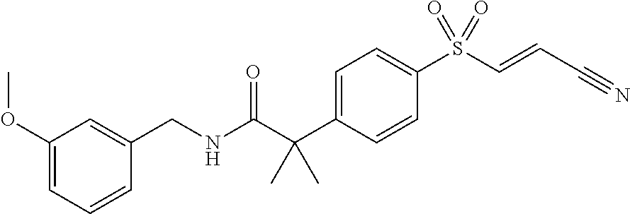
C(NC(C(C1=CC=C(S(C=CC#N)(=O)=O)C=C1)(C)C)=O)C1=CC(OC)=CC=C1
